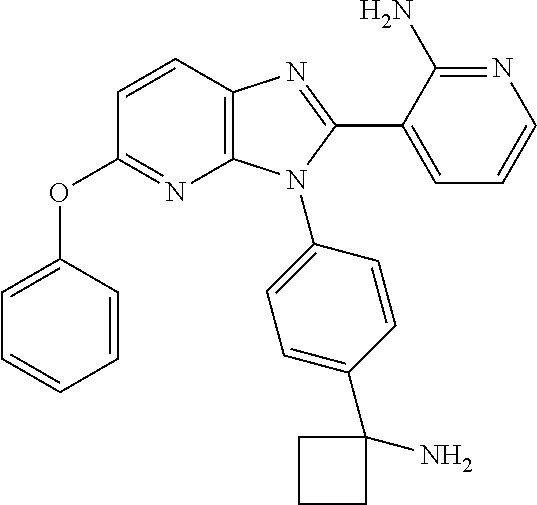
C12=C(C=CC(OC3=CC=CC=C3)=N1)N=C(C1=CC=CN=C1N)N2C1=CC=C(C2(N)CCC2)C=C1
